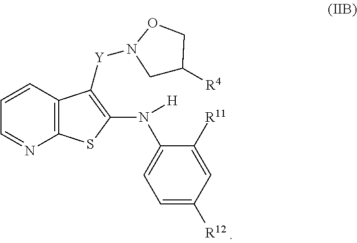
C1=NC2=C(C=C1)C([Y]N1CC([R4])CO1)=C(N(C1=CC=C([R12])C=C1[R11])[H])S2
